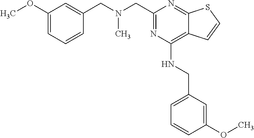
C1(OC)=CC=CC(CN(CC2=NC(NCC3=CC=CC(OC)=C3)=C3C(=N2)SC=C3)C)=C1
